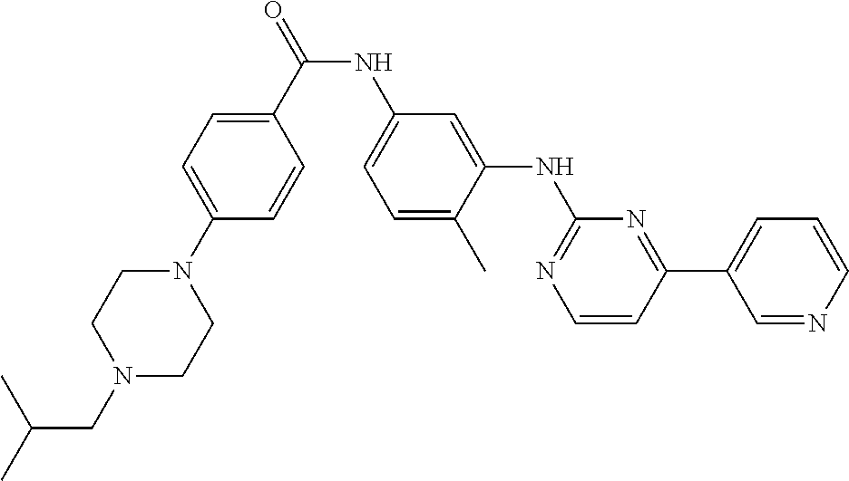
N(C(C1=CC=C(N2CCN(CC(C)C)CC2)C=C1)=O)C1=CC=C(C)C(NC2=NC=CC(C3=CC=CN=C3)=N2)=C1
